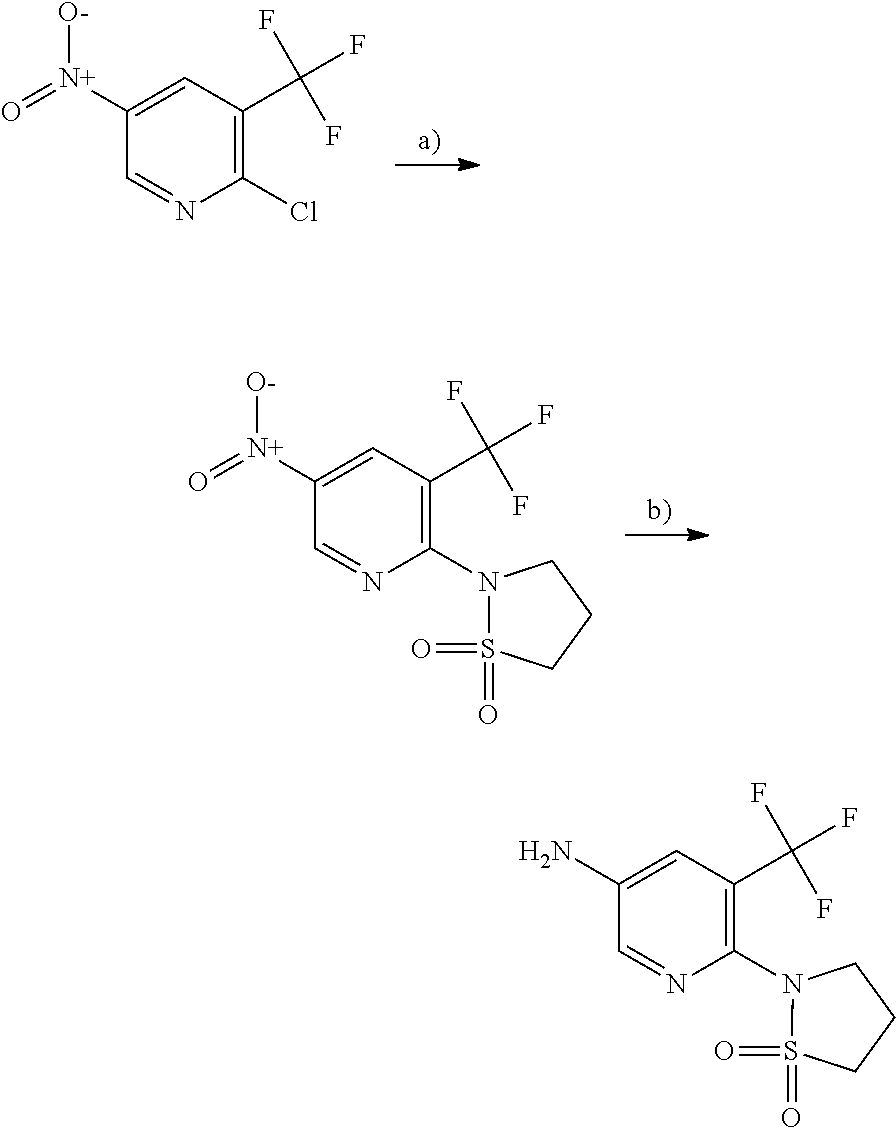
C1([N+](=O)[O-])=CC(C(F)(F)F)=C(Cl)N=C1.C1([N+](=O)[O-])=CC(C(F)(F)F)=C(N2S(=O)(=O)CCC2)N=C1.C1(N)=CC(C(F)(F)F)=C(N2S(=O)(=O)CCC2)N=C1
